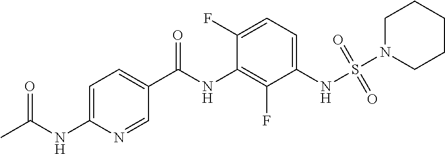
CC(NC1=CC=C(C(NC2=C(F)C(NS(N3CCCCC3)(=O)=O)=CC=C2F)=O)C=N1)=O
